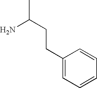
NC(CCC1=CC=CC=C1)C
